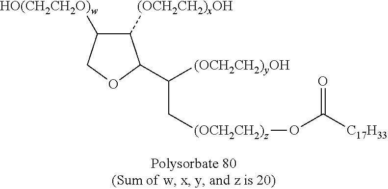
C1([(OCH2CH2)xOH])C(C([(OCH2CH2)yOH])C[(OCH2CH2)z]OC([C17H33])=O)OCC1[HO(CH2CH2O)w]
